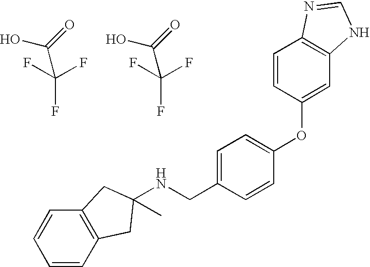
C(F)(F)(F)C(=O)O.C(F)(F)(F)C(=O)O.N(CC1=CC=C(OC2=CC3=C(C=C2)N=CN3)C=C1)C1(C)CC2=C(C=CC=C2)C1
